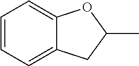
C1=CC=C2C(=C1)OC(C)C2
